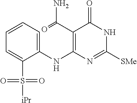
C1=CC=C(NC2=C(C(=O)N)C(=O)NC([SMe])=N2)C(S([iPr])(=O)=O)=C1
